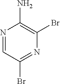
N1=CC(Br)=NC(Br)=C1N
